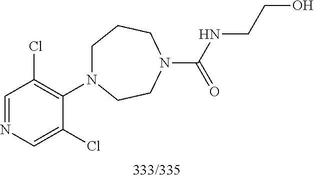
C1=NC=C(Cl)C(N2CCCN(C(NCCO)=O)CC2)=C1Cl
